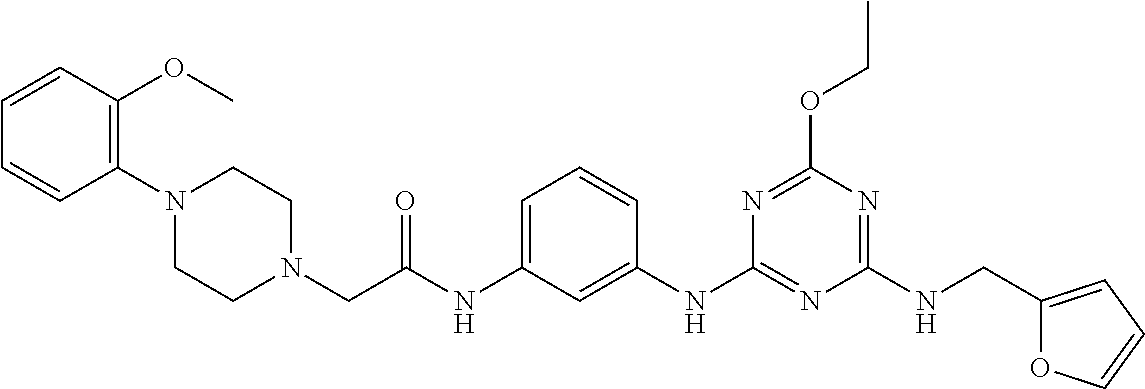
C1=C(NC(CN2CCN(C3=C(OC)C=CC=C3)CC2)=O)C=C(NC2=NC(NCC3=CC=CO3)=NC(OCC)=N2)C=C1
